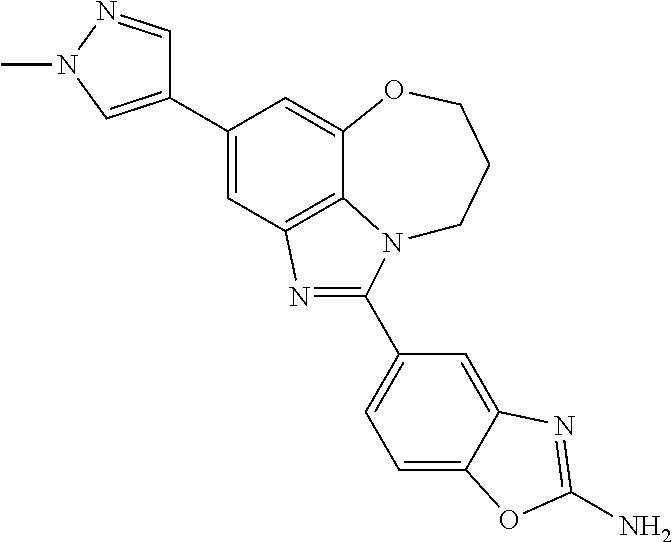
C1(C2=CN(C)N=C2)=CC2=C3C(=C1)OCCCN3C(C1=CC=C3C(=C1)N=C(N)O3)=N2
